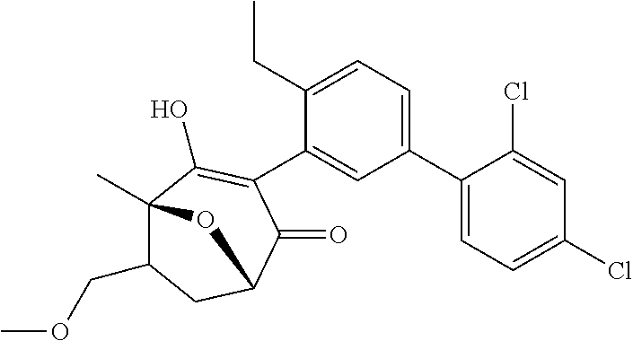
C1(C2=CC=C(CC)C(C3=C(O)C4(C)C(COC)CC(C3=O)O4)=C2)=CC=C(Cl)C=C1Cl
